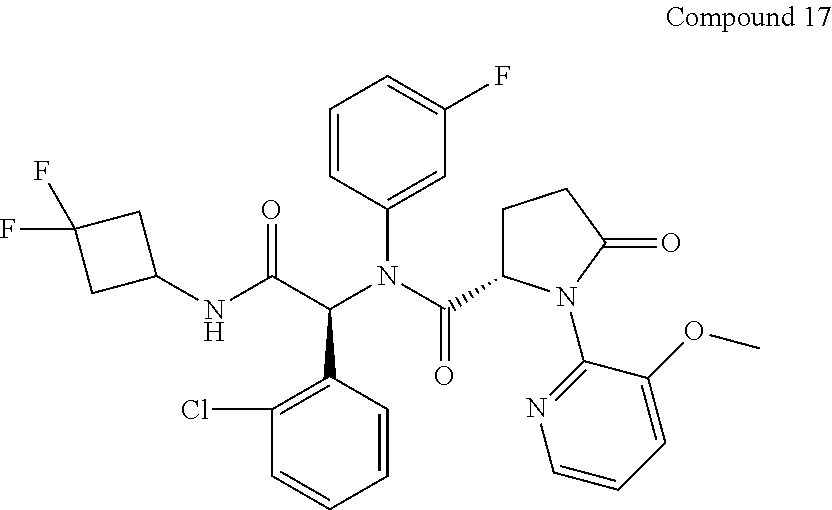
C1=C(N(C(=O)C2CCC(=O)N2C2=NC=CC=C2OC)C(C(NC2CC(F)(F)C2)=O)C2=C(Cl)C=CC=C2)C=CC=C1F
